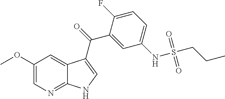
C1(OC)=CN=C2C(=C1)C(C(=O)C1=CC(NS(CCC)(=O)=O)=CC=C1F)=CN2
